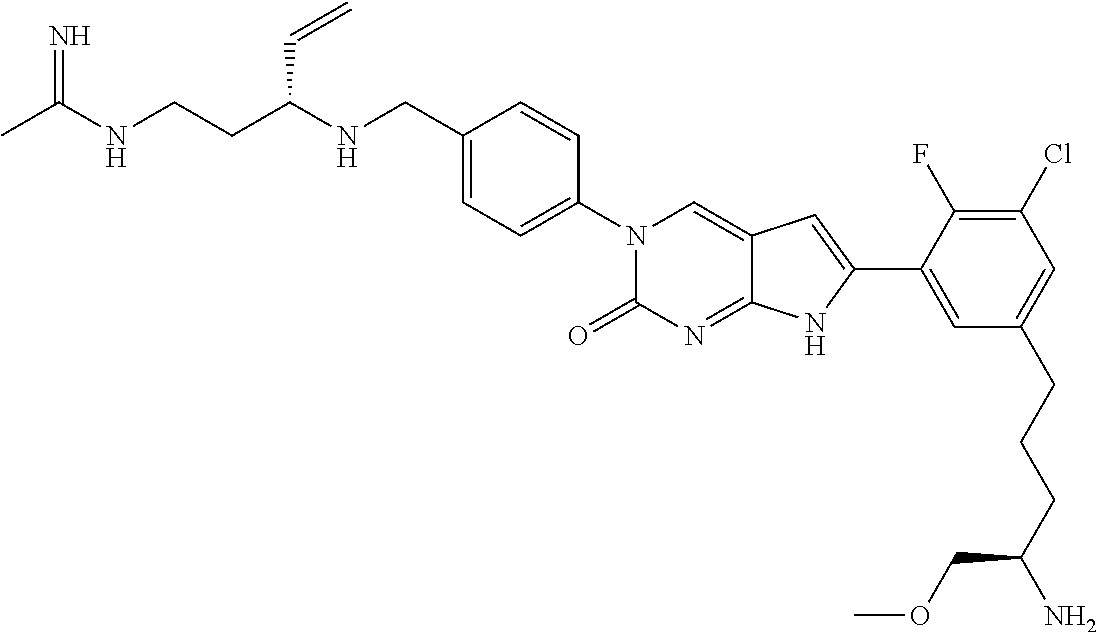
CC(NCCC(NCC1=CC=C(N2C(=O)N=C3C(=C2)C=C(C2=CC(CCCC(N)COC)=CC(Cl)=C2F)N3)C=C1)C=C)=N
